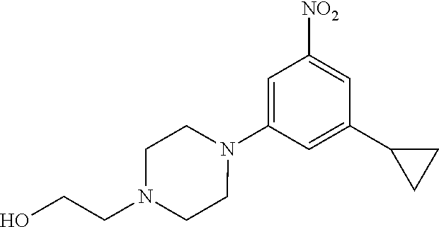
C1=C(N2CCN(CCO)CC2)C=C(C2CC2)C=C1[NO2]
